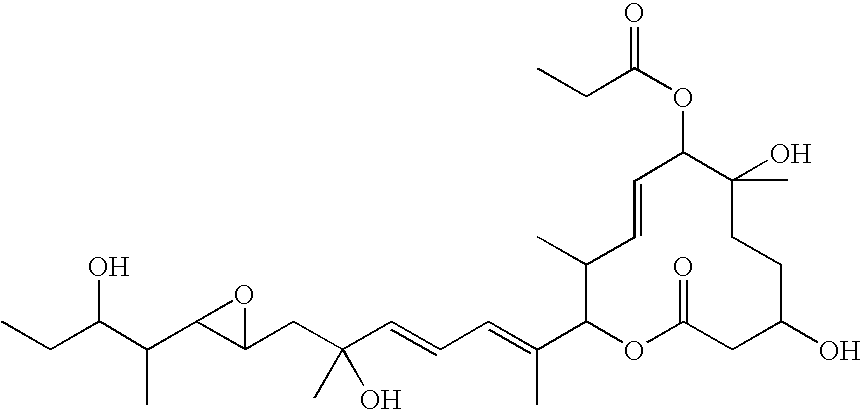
CCC(C(C1C(CC(C=CC=C(C2OC(=O)CC(O)CCC(O)(C)C(OC(CC)=O)C=CC2C)C)(O)C)O1)C)O
